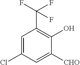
C1=C(Cl)C=C([CHO])C(O)=C1C(F)(F)F
